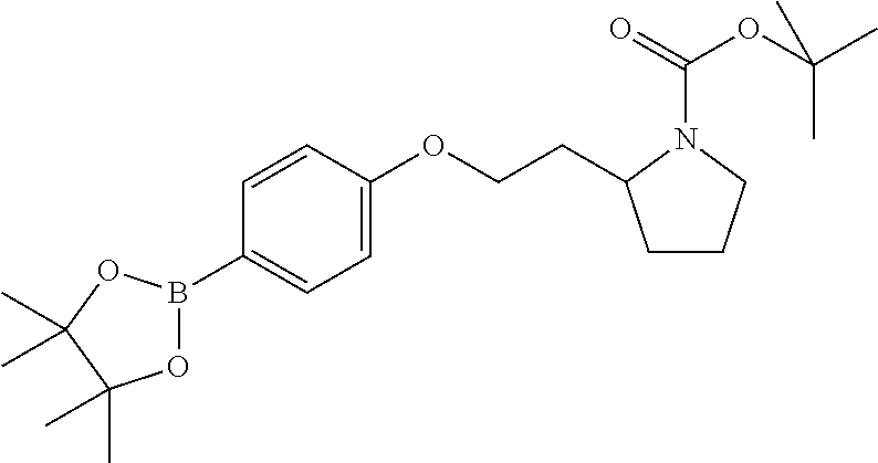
O1B(C2=CC=C(OCCC3CCCN3C(OC(C)(C)C)=O)C=C2)OC(C)(C)C1(C)C
